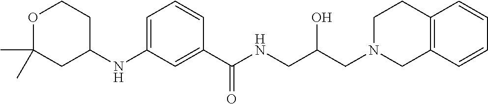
C1(NC2CC(C)(C)OCC2)=CC=CC(C(NCC(CN2CC3=C(CC2)C=CC=C3)O)=O)=C1
